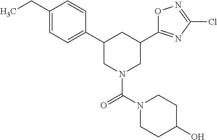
C(C1=CC=C(C2CN(C(=O)N3CCC(O)CC3)CC(C3=NC(Cl)=NO3)C2)C=C1)C
